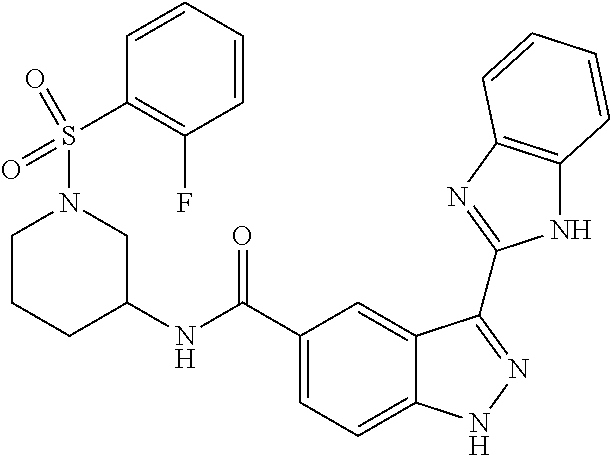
C1(C(NC2CCCN(S(=O)(C3=C(F)C=CC=C3)=O)C2)=O)=CC=C2C(=C1)C(C1=NC3=C(N1)C=CC=C3)=NN2
